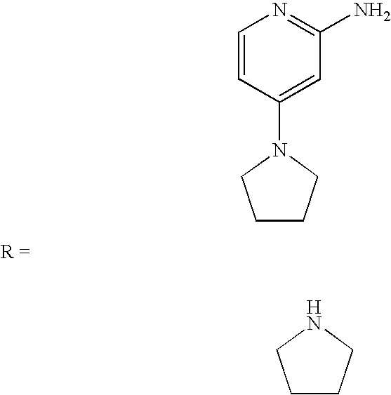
N1(C2=CC(N)=NC=C2)CCCC1.C1CCNC1
